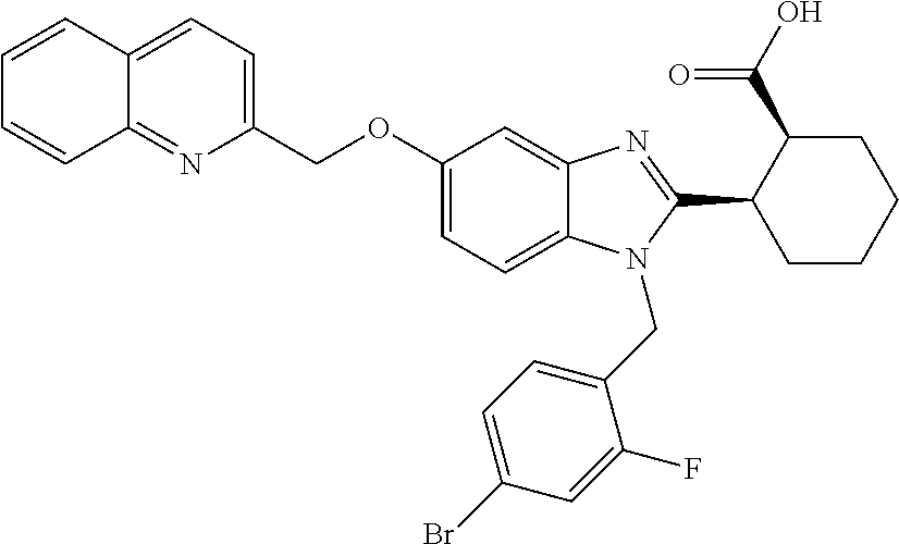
C1=CC2=CC=C(COC3=CC=C4C(=C3)N=C(C3CCCCC3C(O)=O)N4CC3=CC=C(Br)C=C3F)N=C2C=C1
